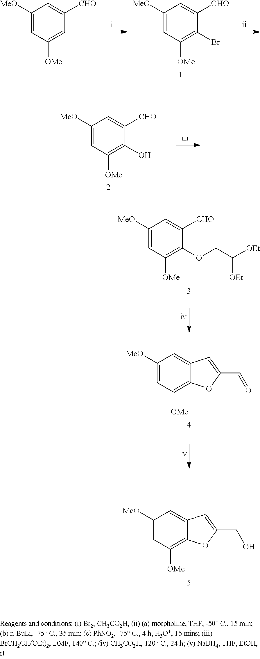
C1([MeO])=CC([OMe])=CC([CHO])=C1.C1([MeO])=CC([OMe])=C(Br)C([CHO])=C1.C1([MeO])=CC([OMe])=C(O)C([CHO])=C1.C1([MeO])=CC([OMe])=C(OCC([OEt])[OEt])C([CHO])=C1.C1([MeO])=CC([OMe])=C2C(=C1)C=C(C=O)O2.C1([MeO])=CC([OMe])=C2C(=C1)C=C(CO)O2
